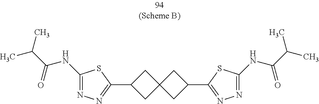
C1C(C2=NN=C(NC(C(C)C)=O)S2)CC12CC(C1=NN=C(NC(C(C)C)=O)S1)C2
